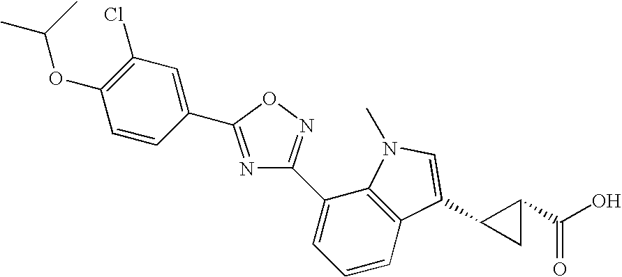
N1=C(C2=CC(Cl)=C(OC(C)C)C=C2)ON=C1C1=CC=CC2=C1N(C)C=C2C1CC1C(=O)O
